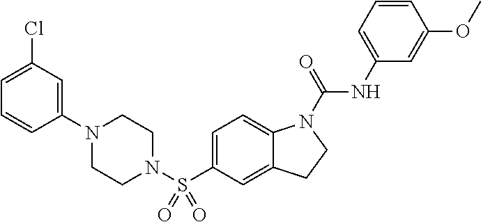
C1(N2CCN(S(C3=CC=C4C(=C3)CCN4C(=O)NC3=CC=CC(OC)=C3)(=O)=O)CC2)=CC(Cl)=CC=C1
